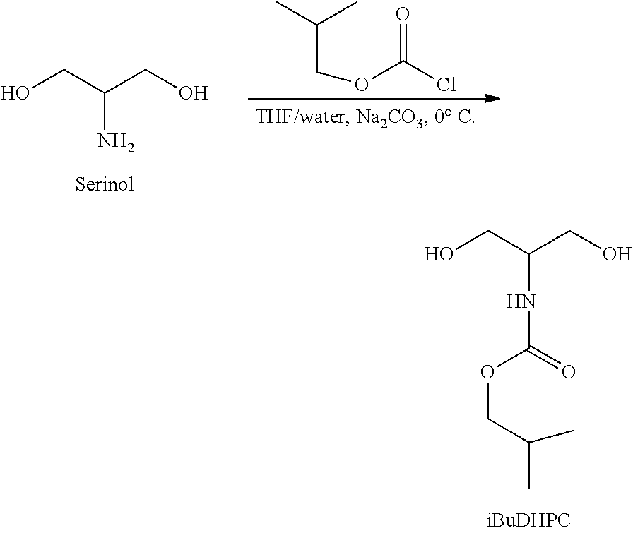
OCC(CO)NC(=O)OCC(C)C.OCC(CO)N.C(COC(Cl)=O)(C)C
